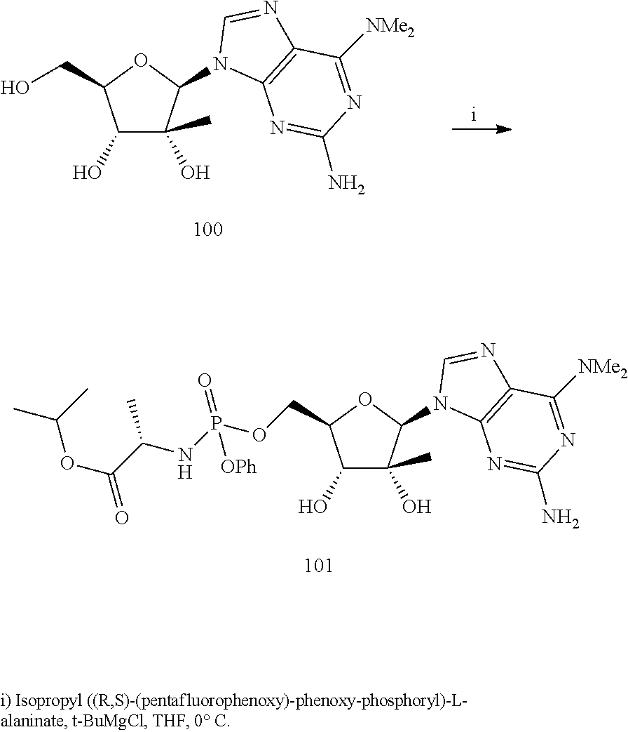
C1(O)C(O)(C)C(N2C3=C(N=C2)C([NMe2])=NC(N)=N3)OC1CO.C1(O)C(O)(C)C(N2C3=C(N=C2)C([NMe2])=NC(N)=N3)OC1COP(NC(C(OC(C)C)=O)C)(=O)[OPh]
